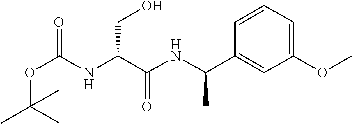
O(C(NC(C(NC(C1=CC(OC)=CC=C1)C)=O)CO)=O)C(C)(C)C
